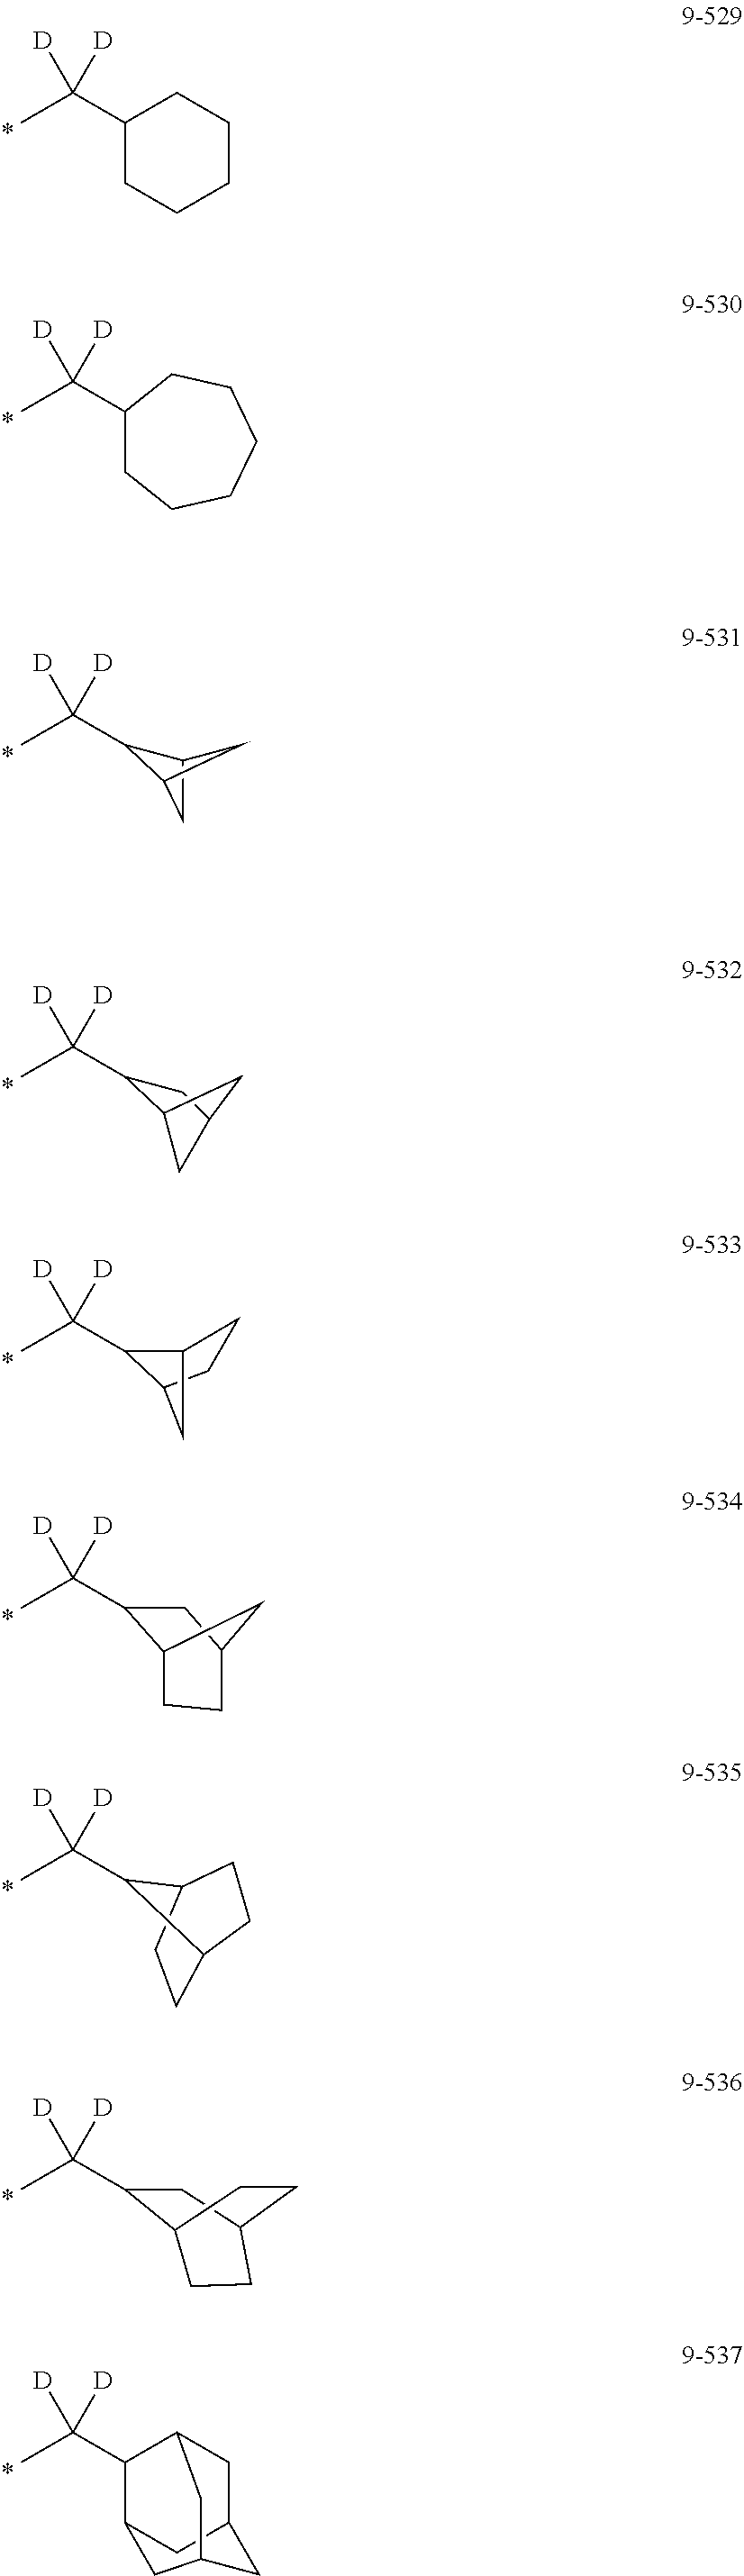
[D]C(C1C2CC1C2)(C)[D].[D]C(C1CC2CC1C2)(C)[D].[D]C(C1C2CC1CC2)(C)[D].[D]C(C1CC2CCC1C2)(C)[D].[D]C(C)(C1C2CCC1CC2)[D].[D]C(C)(C1CC2CCC1CC2)[D].[D]C(C)(C1C2CC3CC1CC(C3)C2)[D].[D]C(C)(C1CCCCC1)[D].[D]C(C)(C1CCCCCC1)[D]
